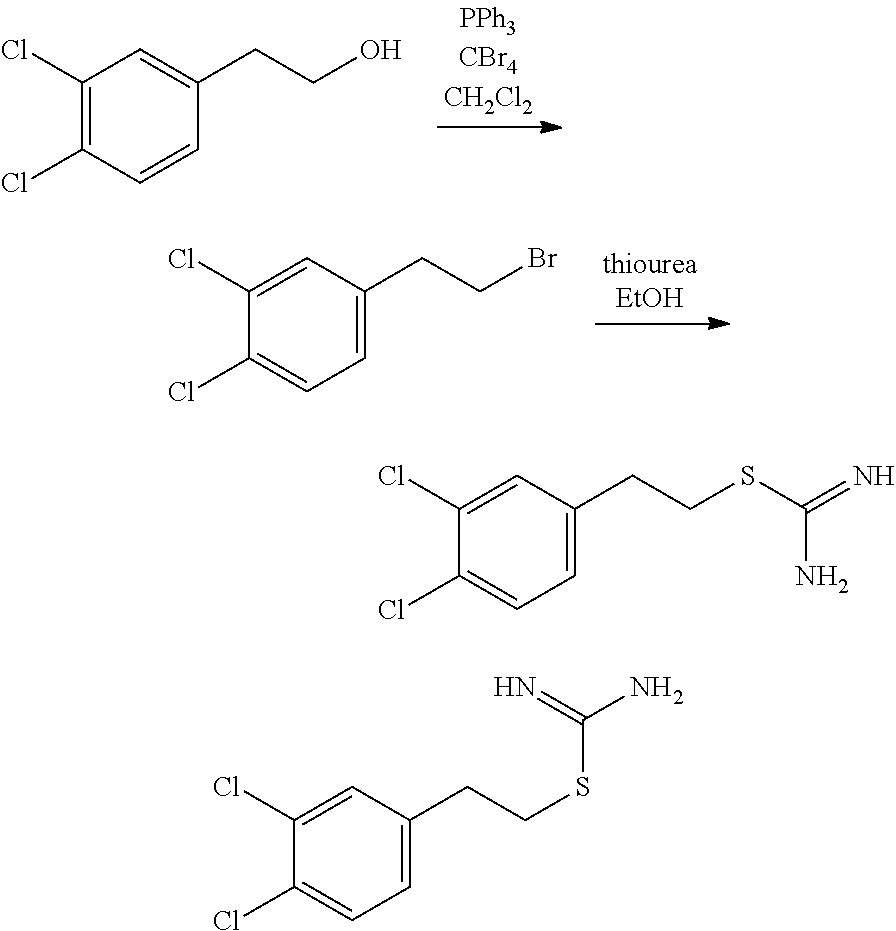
C1(Cl)=C(Cl)C=CC(CCO)=C1.C1(Cl)=CC(CCBr)=CC=C1Cl.C1(Cl)=CC(CCSC(=N)N)=CC=C1Cl.C1(Cl)=CC(CCSC(=N)N)=CC=C1Cl
